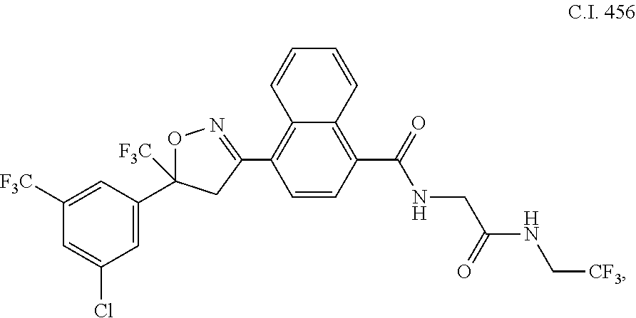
[F3C]C1=CC(C2([F3C])ON=C(C3=C4C(=C(C(NCC(NC[CF3])=O)=O)C=C3)C=CC=C4)C2)=CC(Cl)=C1
